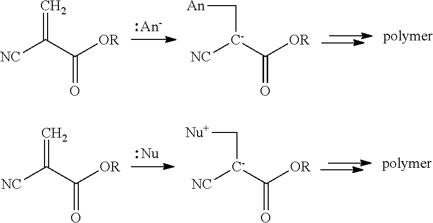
C=C(C([OR])=O)[NC].C([C-](C([OR])=O)[NC])[An].C=C(C([OR])=O)[NC].C([C-](C([OR])=O)[NC])[Nu+]
